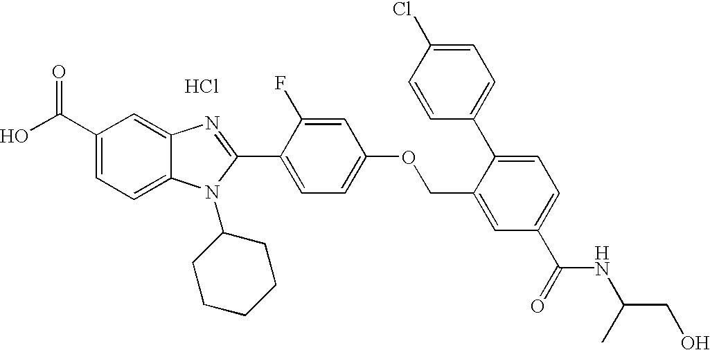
OC(C1=CC=C2C(=C1)N=C(C1=CC=C(OCC3=CC(C(=O)NC(CO)C)=CC=C3C3=CC=C(Cl)C=C3)C=C1F)N2C1CCCCC1)=O.Cl
